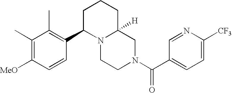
C1=C([CF3])N=CC(C(N2CC3([H])N(CC2)C(C2=C(C)C(C)=C([MeO])C=C2)CCC3)=O)=C1
